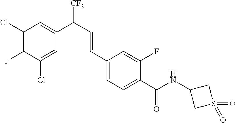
C1(Cl)=C(F)C(Cl)=CC(C([CF3])C=CC2=CC=C(C(NC3CS(=O)(=O)C3)=O)C(F)=C2)=C1
